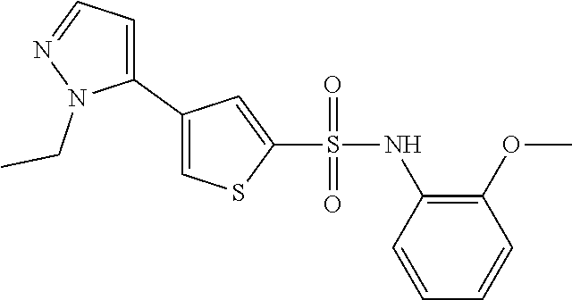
C1=CC=CC(OC)=C1NS(C1=CC(C2=CC=NN2CC)=CS1)(=O)=O
